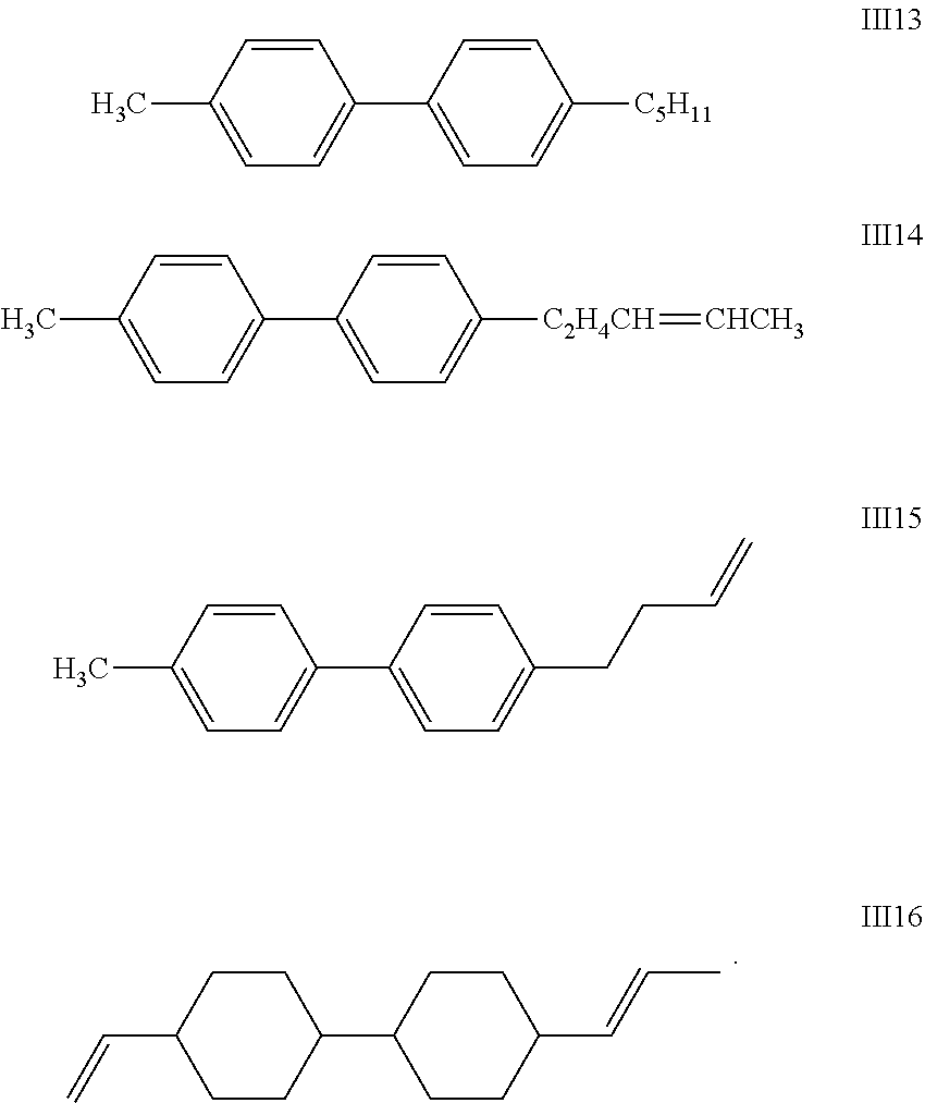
C1CC(C=C)CCC1C1CCC(C=CC)CC1.C1=CC(C)=CC=C1C1=CC=C([C5H11])C=C1.C1=CC(C)=CC=C1C1=CC=C([C2H4CH]=[CHCH3])C=C1.C1=CC(C)=CC=C1C1=CC=C(CCC=C)C=C1
